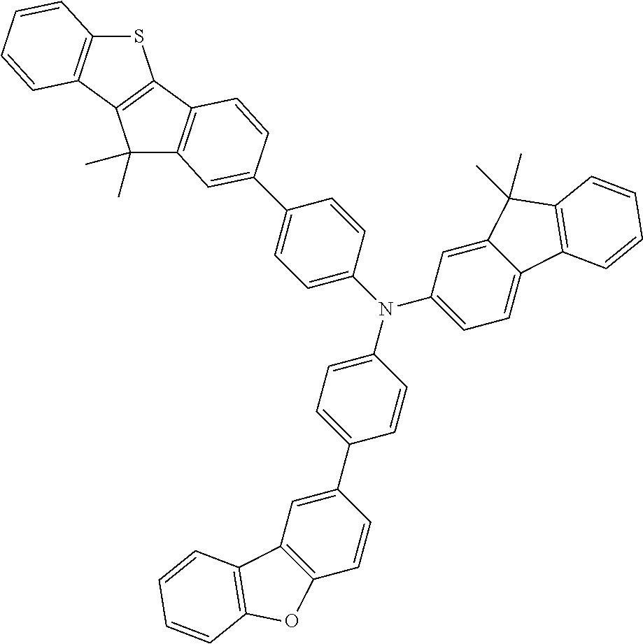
S1C2=C(C3=C1C1=C(C3(C)C)C=C(C3=CC=C(N(C4=CC=C(C5=CC6=C(C=C5)OC5=C6C=CC=C5)C=C4)C4=CC=C5C(=C4)C(C)(C)C4=C5C=CC=C4)C=C3)C=C1)C=CC=C2
